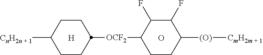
C1CC([OCF2]C2CCC([(O)][CmH2m + 1])C(F)C2F)CCC1[CnH2n + 1].[H].O
